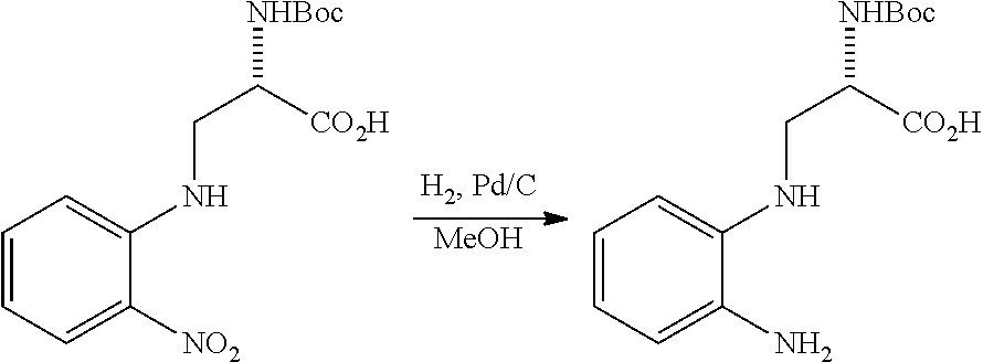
[MeOH].C1=CC=C(N)C(NCC([NHBoc])[CO2H])=C1.C1=CC=C([NO2])C(NCC([NHBoc])[CO2H])=C1
